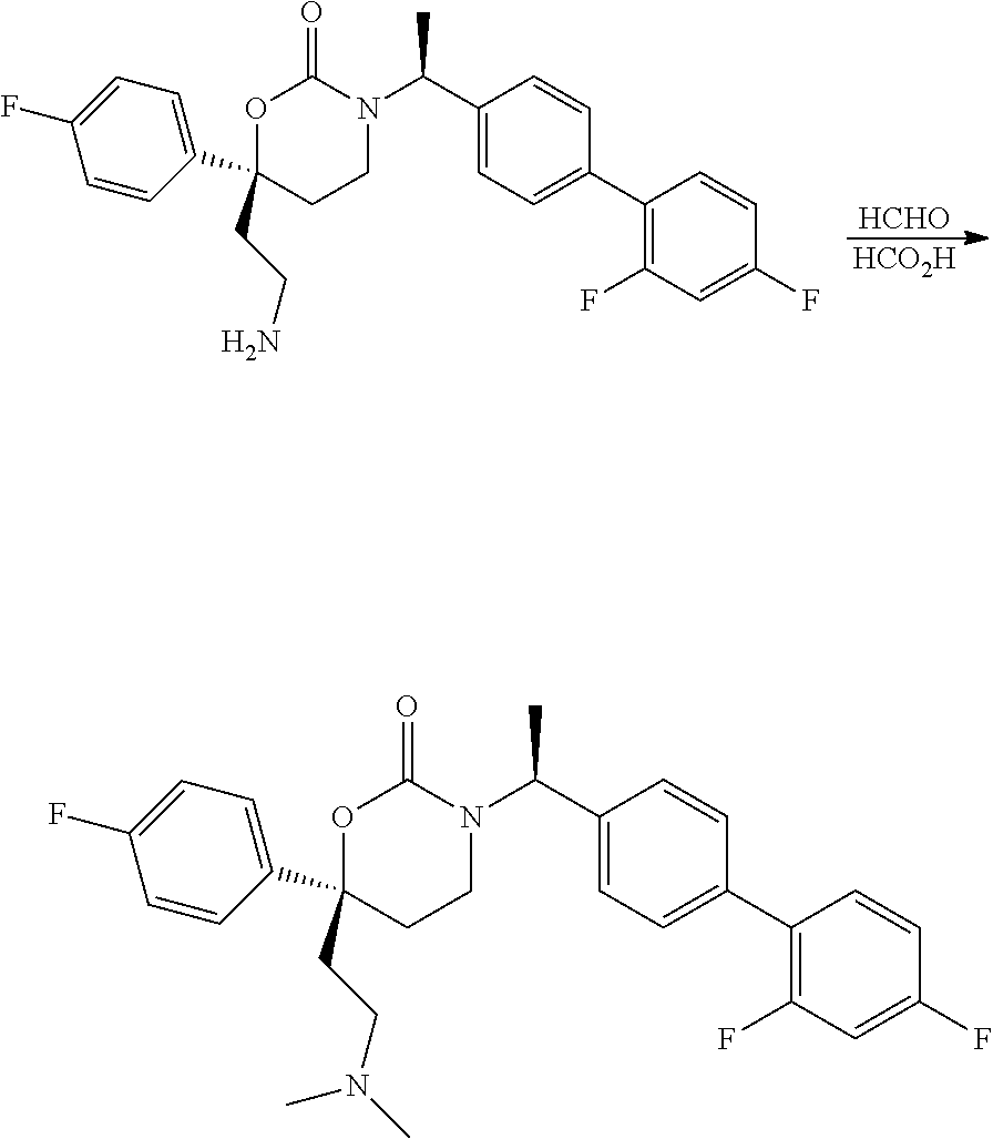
C1(C2=CC=C(F)C=C2)(CCN)CCN(C(C2=CC=C(C3=C(F)C=C(F)C=C3)C=C2)C)C(=O)O1.[HCHO].[HCO2H].C1(C2=CC=C(F)C=C2)(CCN(C)C)CCN(C(C2=CC=C(C3=C(F)C=C(F)C=C3)C=C2)C)C(=O)O1
